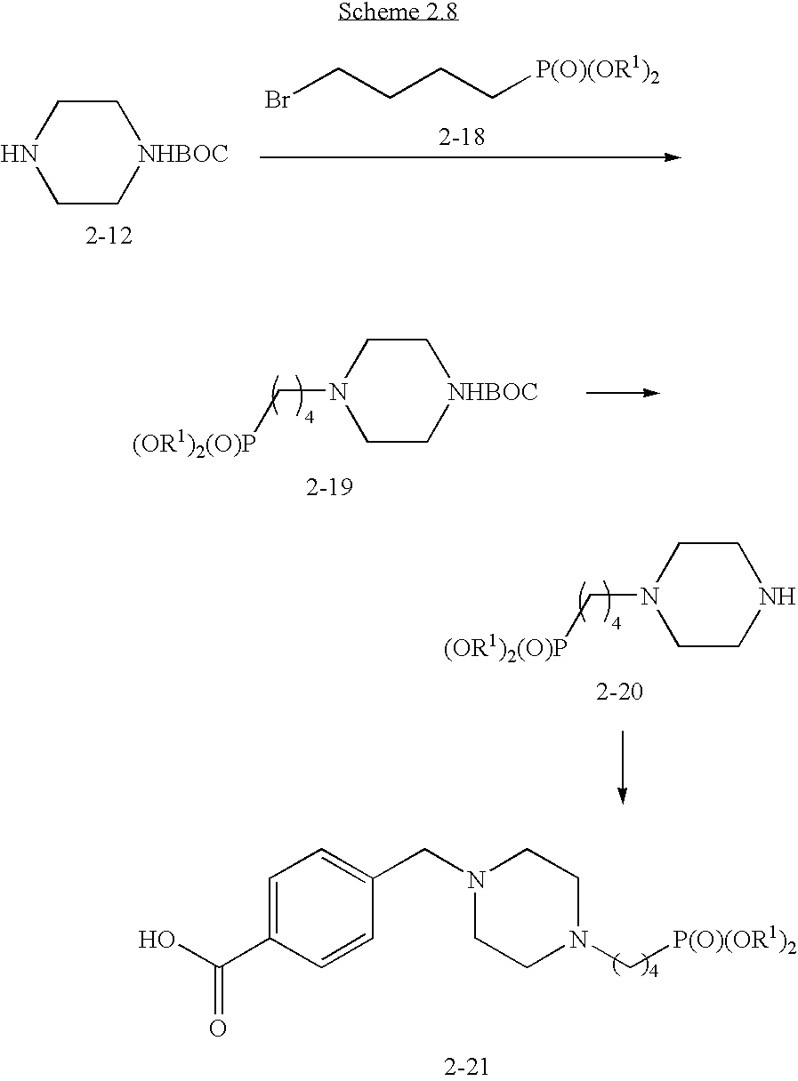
C1=C(C(O)=O)C=CC(CN2CCN(C[P(O)(OR1)2])CC2)=C1.C1C[NHBOC]CCN1.BrCCCC[P(O)(OR1)2].C1C[NHBOC]CCN1C[(OR1)2(O)P].C1CNCCN1C[(OR1)2(O)P]
